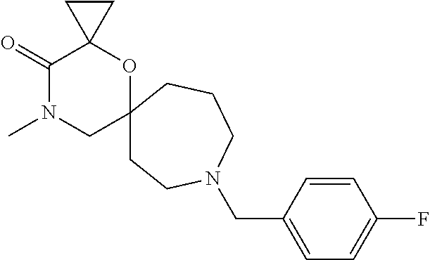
C1(=O)N(C)CC2(OC13CC3)CCN(CC1=CC=C(F)C=C1)CCC2
